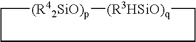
C1[(R42SiO)p][(R3HSiO)q]CCC1
